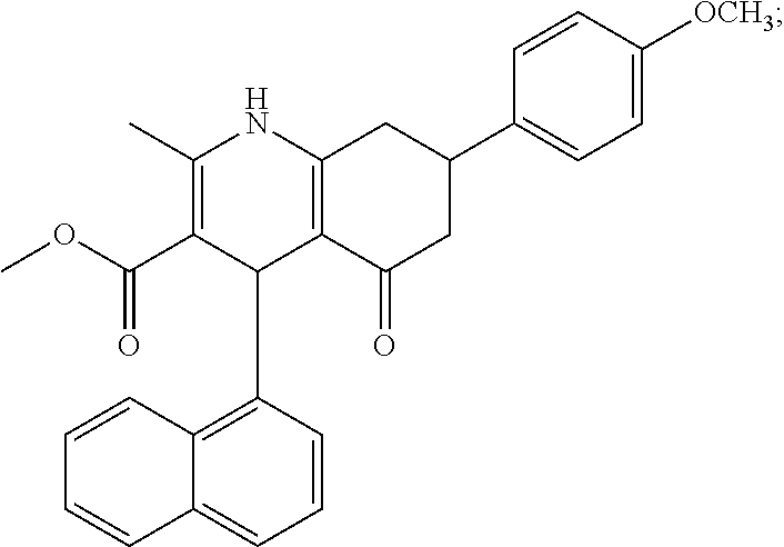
C1(C)=C(C(=O)OC)C(C2=C3C(=CC=C2)C=CC=C3)C2=C(N1)CC(C1=CC=C([OCH3])C=C1)CC2=O
